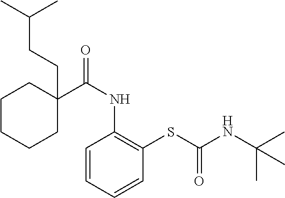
C1=CC=CC(SC(NC(C)(C)C)=O)=C1NC(=O)C1(CCC(C)C)CCCCC1
